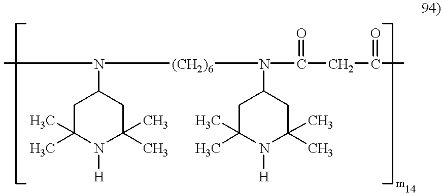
CN([(CH2)6]N(C1CC(C)(C)N([H])C(C)(C)C1)C(CC(C)=O)=O)C1CC(C)(C)N([H])C(C)(C)C1
